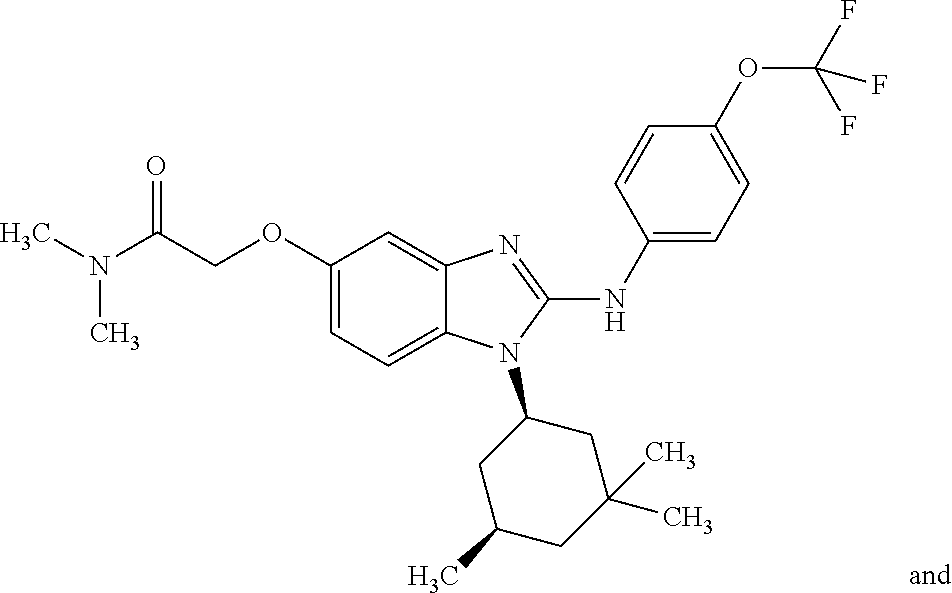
C(COC1=CC=C2C(=C1)N=C(NC1=CC=C(OC(F)(F)F)C=C1)N2C1CC(C)CC(C)(C)C1)(N(C)C)=O
